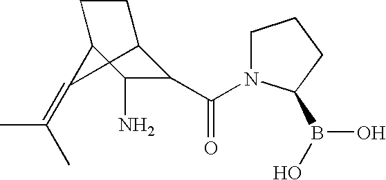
C1(C(N2CCCC2B(O)O)=O)C2CCC(C1N)C2=C(C)C
